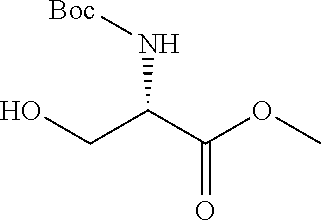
OCC(C(OC)=O)N[Boc]
